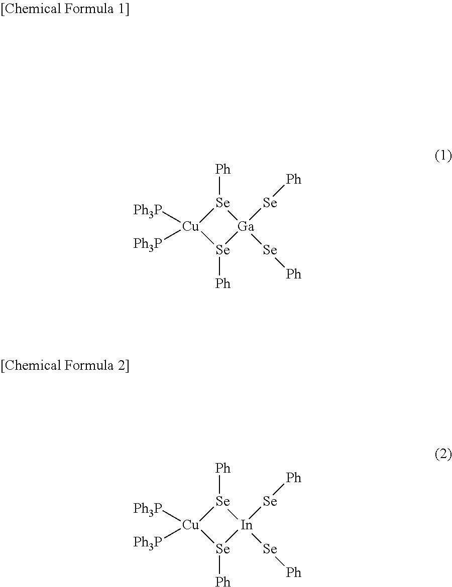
[Se]1([Ph])[Ga]([Se][Ph])([Se][Ph])[Se]([Ph])[Cu]1([Ph3P])[Ph3P].[Se]1([Ph])[In]([Se][Ph])([Se][Ph])[Se]([Ph])[Cu]1([Ph3P])[Ph3P]
